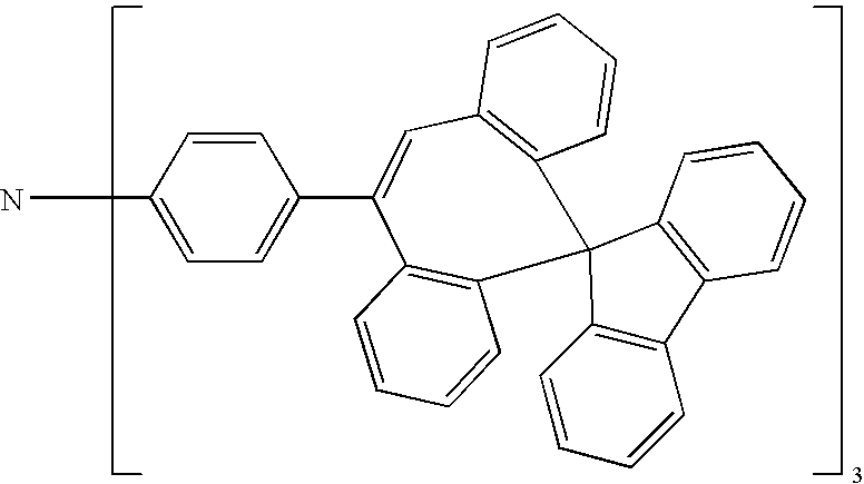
C12=C(C=C(C3=CC=C(N)C=C3)C3=C(C=CC=C3)C13C1=C(C=CC=C1)C1=C3C=CC=C1)C=CC=C2
